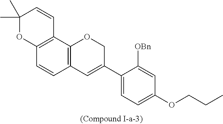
C12=C(C3=C(C=C1)C=C(C1=CC=C(OCCC)C=C1[OBn])CO3)C=CC(C)(C)O2
